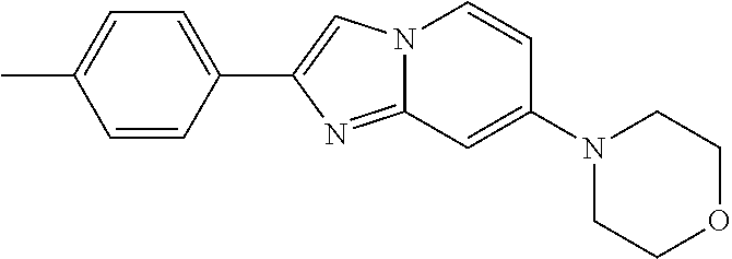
C1=C(C)C=CC(C2=CN3C(=N2)C=C(N2CCOCC2)C=C3)=C1
